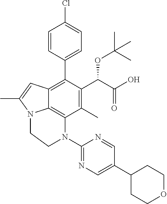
C1(C)=C(C(C(O)=O)OC(C)(C)C)C(C2=CC=C(Cl)C=C2)=C2C3=C1N(C1=NC=C(C4CCOCC4)C=N1)CCN3C(C)=C2
